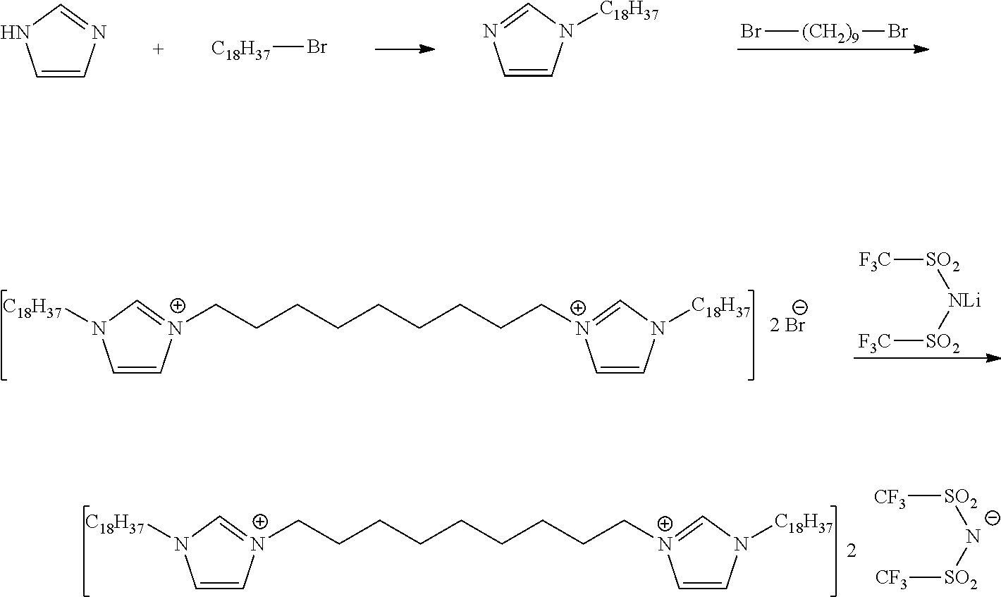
C1=C[N+](CCCCCCCCC[N+]2=CN([C18H37])C=C2)=CN1[C18H37].[CF3][SO2][N-][SO2][CF3].Br[(CH2)9]Br.C1=CN=CN1.C1=CN([C18H37])C=N1.[C18H37]Br.[F3C][SO2][NLi][SO2][F3C].C1=C[N+](CCCCCCCCC[N+]2=CN([C18H37])C=C2)=CN1[C18H37]
